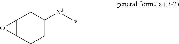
C12CC([X3]C)CCC1O2
